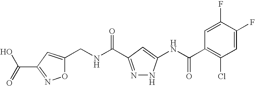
C1(CNC(=O)C2=NNC(NC(C3=C(Cl)C=C(F)C(F)=C3)=O)=C2)=CC(C(=O)O)=NO1
